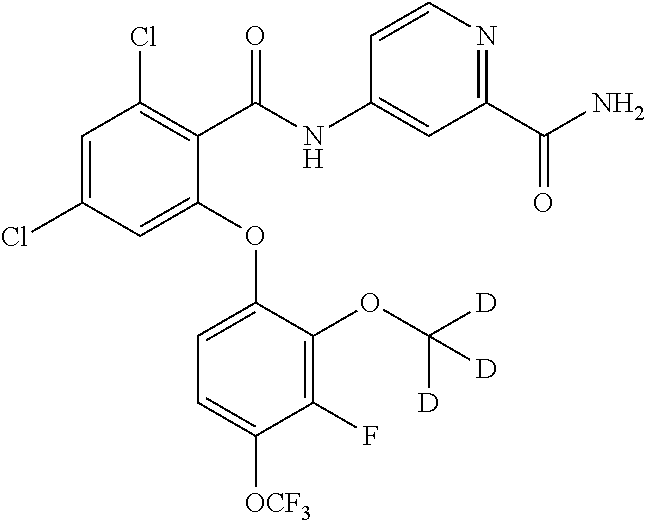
C1=C(Cl)C=C(OC2=CC=C([OCF3])C(F)=C2OC([D])([D])[D])C(C(NC2=CC(C(N)=O)=NC=C2)=O)=C1Cl
